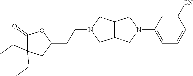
C1([CN])=CC(N2CC3C(C2)CN(CCC2OC(=O)C(CC)(CC)C2)C3)=CC=C1
